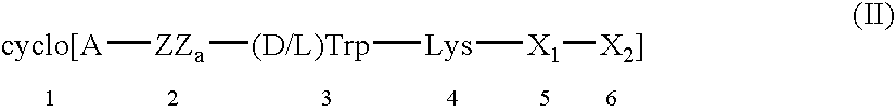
[cyclo[A][ZZa][(D/L)Trp][Lys][X1][X2]]
